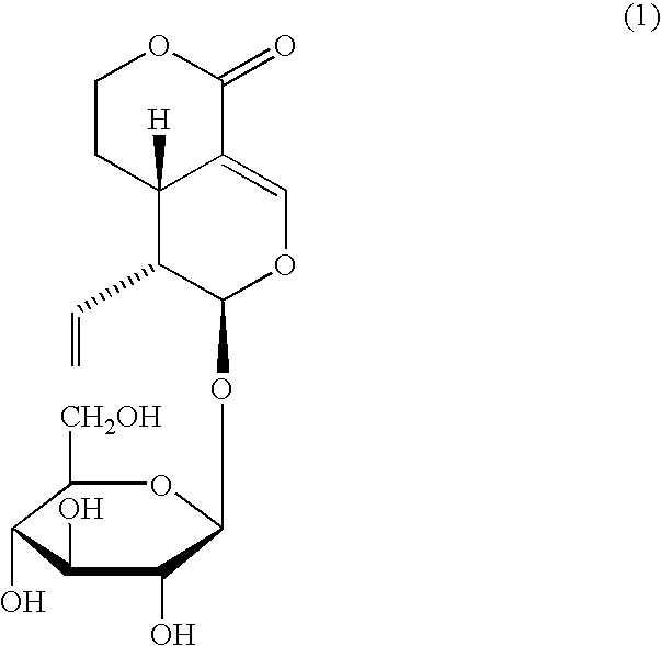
C1CC2([H])C(=COC(OC3C(O)C(O)C(O)C([CH2OH])O3)C2C=C)C(=O)O1
